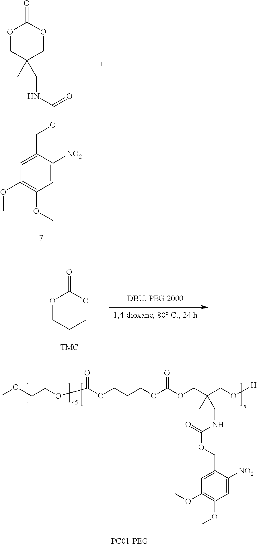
O1CC(C)(CNC(=O)OCC2=CC(OC)=C(OC)C=C2[NO2])COC1=O.O1CCCOC1=O.[PC01-PEG].C(OC)COC(OCCCOC(OCC(CO[H])(C)CNC(=O)OCC1=CC(OC)=C(OC)C=C1[NO2])=O)=O
